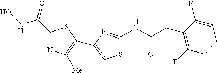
S1C(NC(CC2=C(F)C=CC=C2F)=O)=NC(C2=C([Me])N=C(C(=O)NO)S2)=C1
